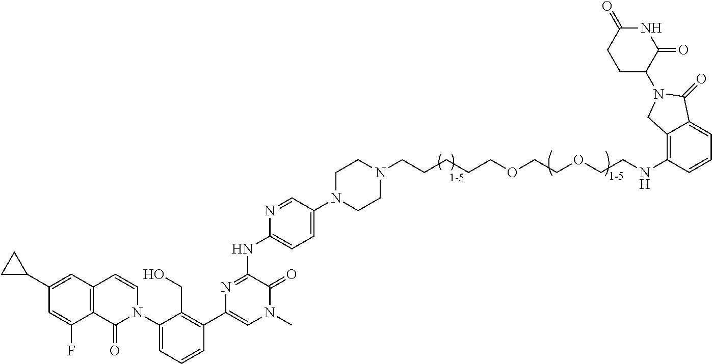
C12=C(C=C(C3CC3)C=C1F)C=CN(C1=CC=CC(C3=CN(C)C(=O)C(NC4=CC=C(N5CCN(CCCCCOCCOCCNC6=C7C(=CC=C6)C(=O)N(C6C(=O)NC(=O)CC6)C7)CC5)C=N4)=N3)=C1CO)C2=O
